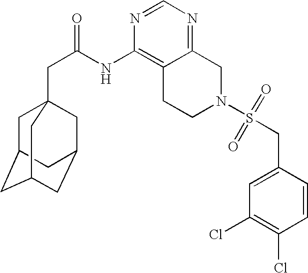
C1C2CC3CC(CC1(CC(=O)NC1=C4C(=NC=N1)CN(S(CC1=CC(Cl)=C(Cl)C=C1)(=O)=O)CC4)C3)C2
